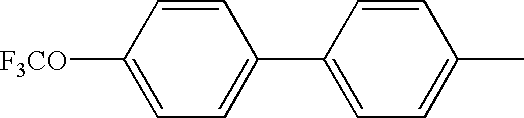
C1([F3CO])=CC=C(C2=CC=C(C)C=C2)C=C1
